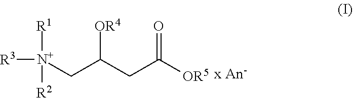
[R3][N+]([R1])([R2])CC([OR4])CC(=O)[OR5]
